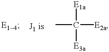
CC([E2a])([E3a])[E1a]
